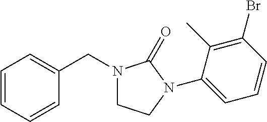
C1=CC=CC(CN2CCN(C3=CC=CC(Br)=C3C)C2=O)=C1
